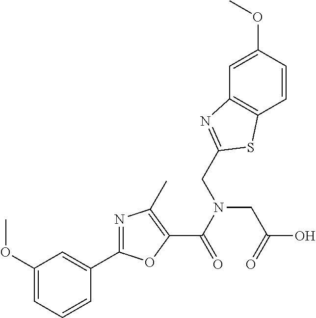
C1(OC)=CC=CC(C2=NC(C)=C(C(N(CC(O)=O)CC3=NC4=C(C=CC(OC)=C4)S3)=O)O2)=C1
